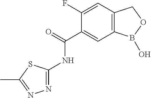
C1(F)=CC2=C(C=C1C(=O)NC1=NN=C(C)S1)B(O)OC2
